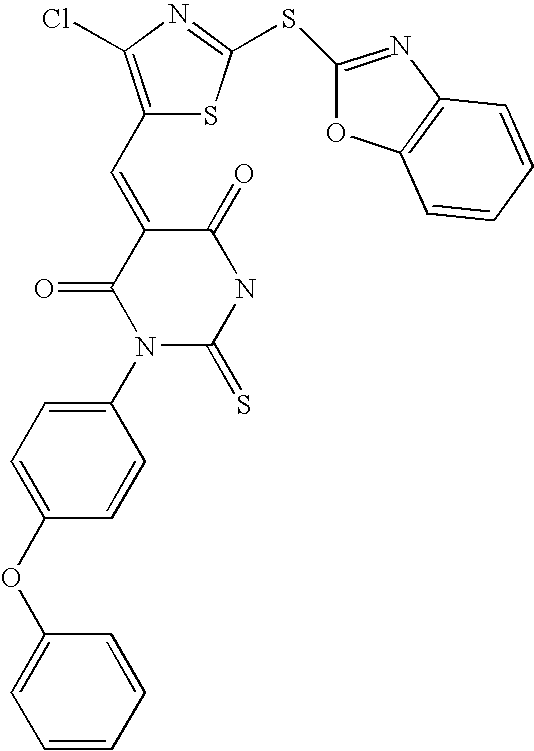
C1(OC2=CC=C(N3C(=S)NC(=O)C(=CC4=C(Cl)N=C(SC5=NC6=C(O5)C=CC=C6)S4)C3=O)C=C2)=CC=CC=C1
